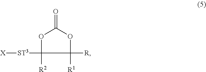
O1C([ST3][X])([R2])C([R])([R1])OC1=O
